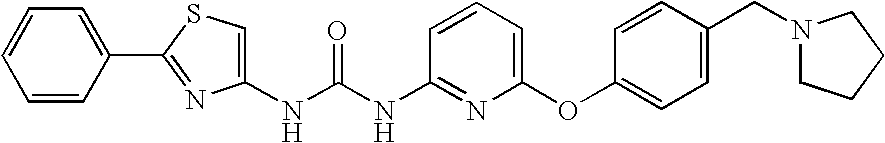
N(C(NC1=NC(OC2=CC=C(CN3CCCC3)C=C2)=CC=C1)=O)C1=CSC(C2=CC=CC=C2)=N1
